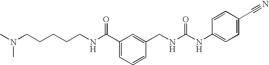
C(CCCCN(C)C)NC(C1=CC=CC(CNC(NC2=CC=C(C#N)C=C2)=O)=C1)=O
